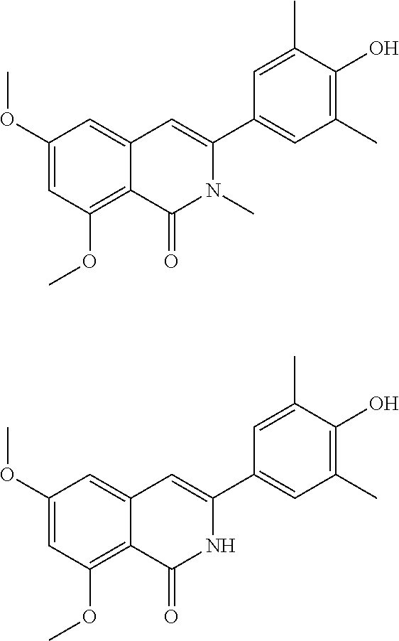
C1(OC)=CC(OC)=C2C(=C1)C=C(C1=CC(C)=C(O)C(C)=C1)N(C)C2=O.C1(OC)=CC(OC)=C2C(=C1)C=C(C1=CC(C)=C(O)C(C)=C1)NC2=O
